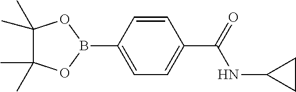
C1(C)(C)C(C)(C)OB(C2=CC=C(C(=O)NC3CC3)C=C2)O1
